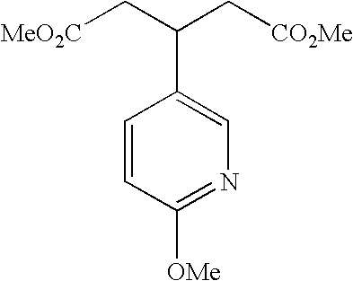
C1=CC([OMe])=NC=C1C(C[CO2Me])C[MeO2C]
